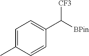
C1=C(C)C=CC(C([BPin])[CF3])=C1
